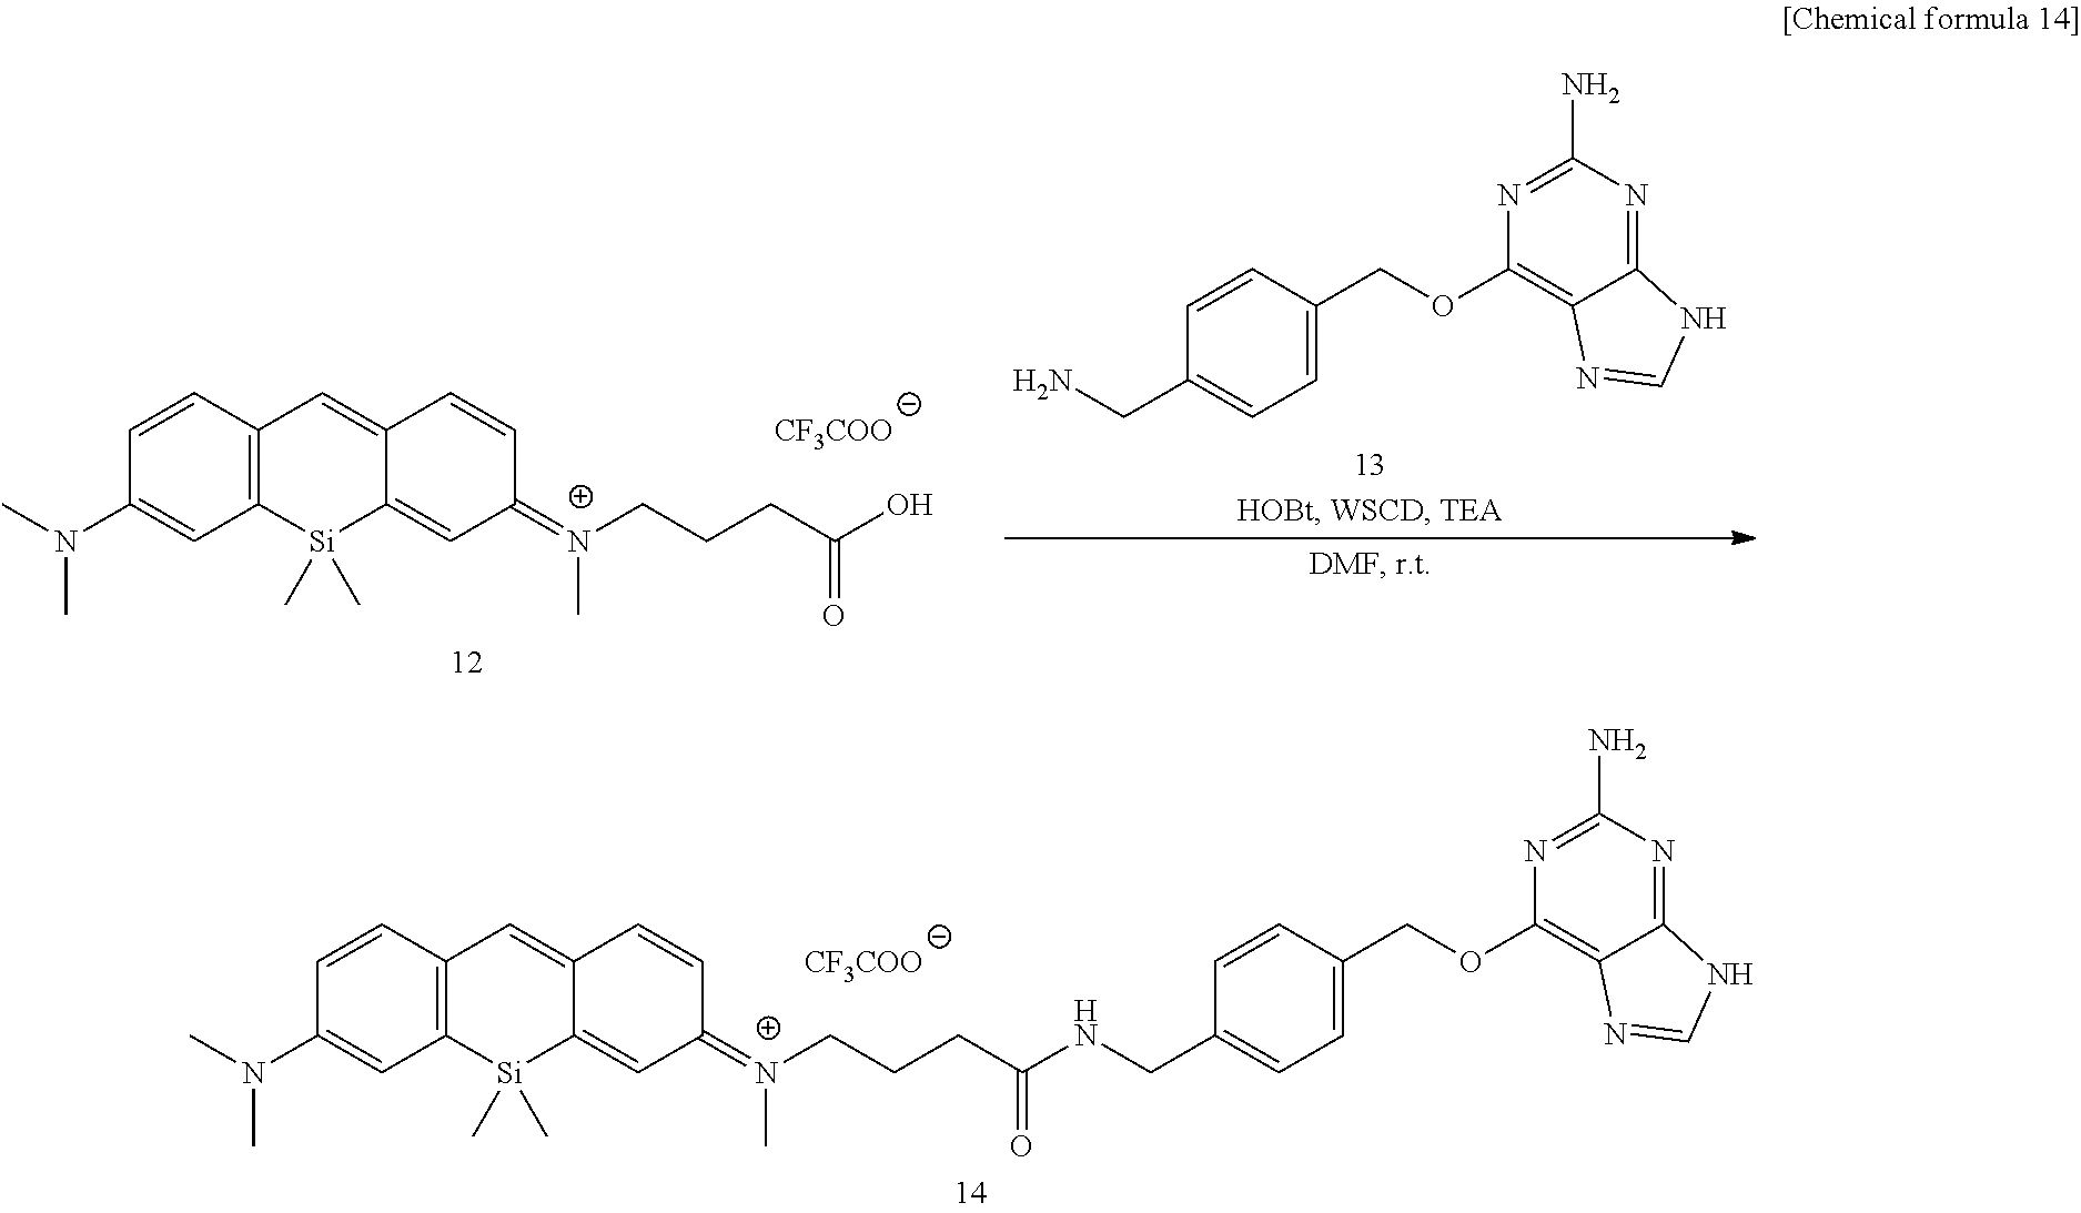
[CF3COO].C12=C(C=CC(N(C)C)=C1)C=C1C(=CC(=[N+](CCCC(=O)NCC3=CC=C(COC4=C5C(=NC(N)=N4)NC=N5)C=C3)C)C=C1)[Si]2(C)C.C12=C(C=CC(N(C)C)=C1)C=C1C(=CC(=[N+](CCCC(O)=O)C)C=C1)[Si]2(C)C.[CF3COO].C1=C(COC2=C3C(=NC(N)=N2)NC=N3)C=CC(CN)=C1
